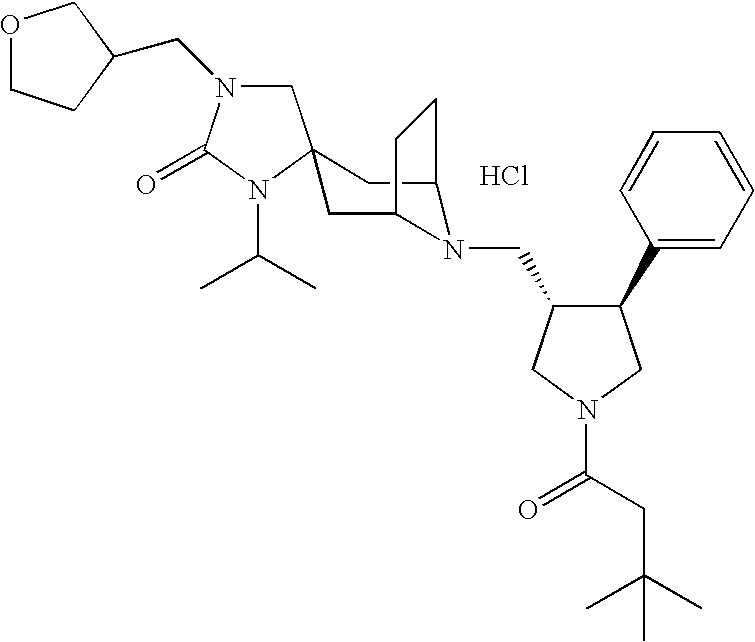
Cl.C1N(CC2CCOC2)C(=O)N(C(C)C)C12CC1N(CC3C(C4=CC=CC=C4)CN(C(=O)CC(C)(C)C)C3)C(C2)CC1
